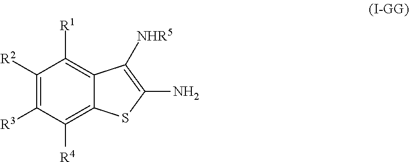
C1([R2])=C([R3])C([R4])=C2C(=C1[R1])C([NHR5])=C(N)S2
